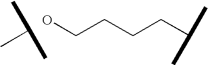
C(CCC(C)C)CO.C(C)(C)C
